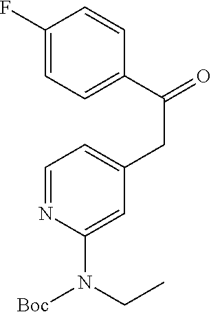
C1=C(CC(=O)C2=CC=C(F)C=C2)C=C(N(CC)[Boc])N=C1
